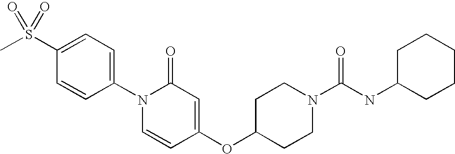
CS(C1=CC=C(N2C=CC(OC3CCN(C(NC4CCCCC4)=O)CC3)=CC2=O)C=C1)(=O)=O
